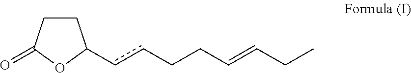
c(cCCC=CCC)C1CCC(=O)O1
